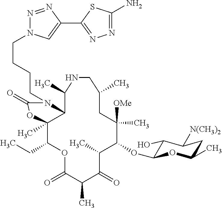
C12C(C)(C(CC)OC(=O)C(C)C(=O)C(C)C(OC3C(O)C([N(CH3)2])CC(C)O3)C([OMe])(C)CC(C)CNC1C)OC(=O)N2CCCCN1N=NC(C2=NN=C(N)S2)=C1
